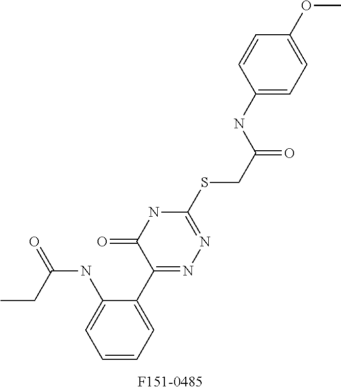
S(C1=NN=C(C2=CC=CC=C2NC(=O)CC)C(=O)N1)CC(=O)NC1=CC=C(OC)C=C1
